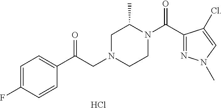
C1(C(N2C(C)CN(CC(C3=CC=C(F)C=C3)=O)CC2)=O)=NN(C)C=C1Cl.Cl
